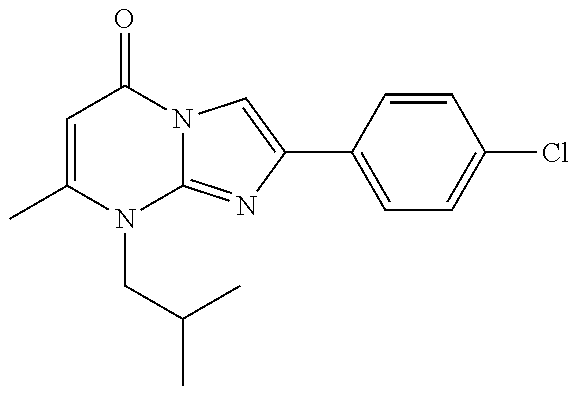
C1=C(C)N(CC(C)C)C2=NC(C3=CC=C(Cl)C=C3)=CN2C1=O
